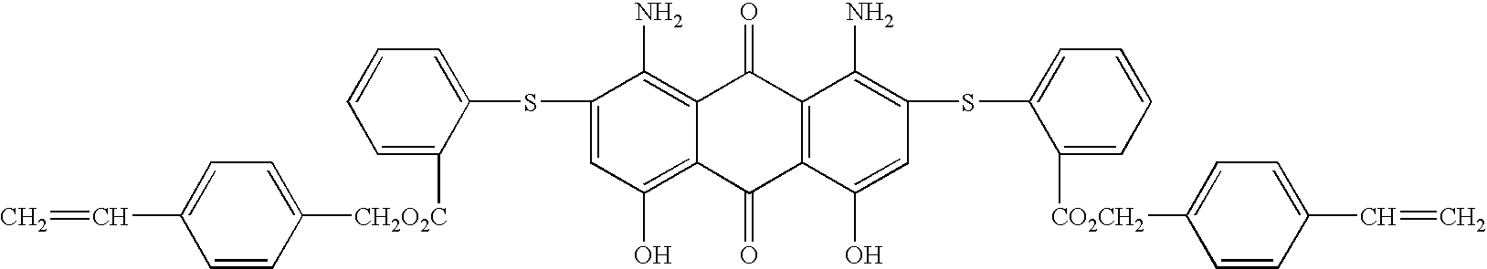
C1(O)=C2C(=C(N)C(SC3=CC=CC=C3[CH2O2C]C3=CC=C(C=C)C=C3)=C1)C(=O)C1=C(C2=O)C(O)=CC(SC2=CC=CC=C2[CO2CH2]C2=CC=C(C=C)C=C2)=C1N
